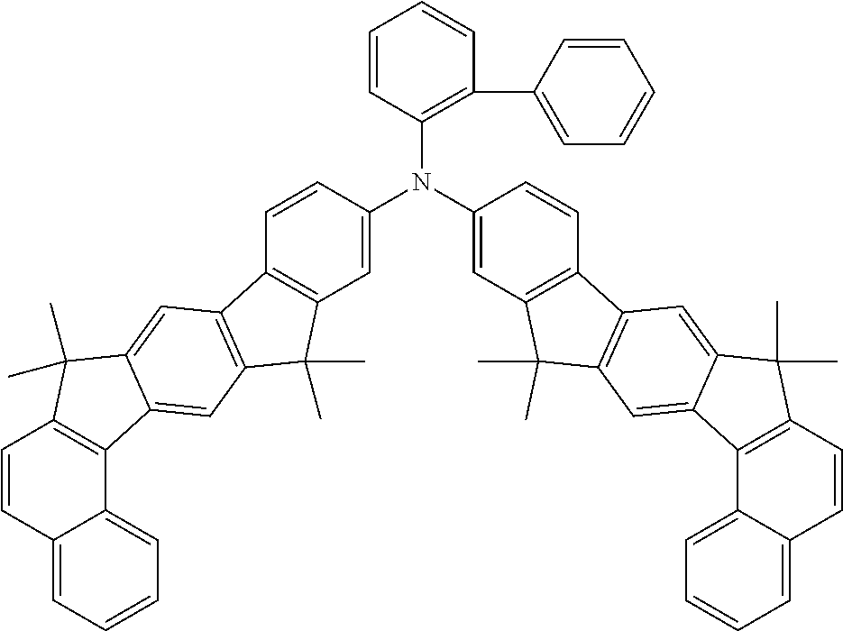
C1=CC=CC(N(C2=CC3=C(C=C2)C2=C(C3(C)C)C=C3C(=C2)C(C)(C)C2=C3C3=CC=CC=C3C=C2)C2=CC3=C(C=C2)C2=C(C=C4C5=C(C(C)(C)C4=C2)C=CC2=CC=CC=C52)C3(C)C)=C1C1=CC=CC=C1
